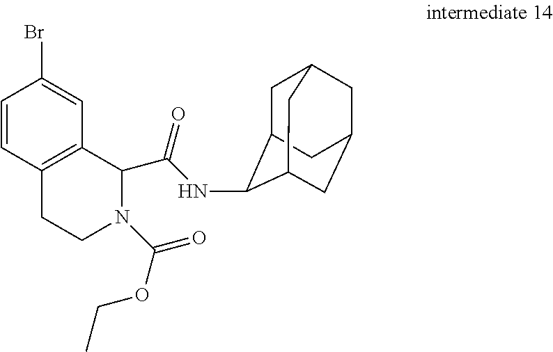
C1C2C(NC(C3C4=C(C=CC(Br)=C4)CCN3C(OCC)=O)=O)C3CC(CC1C3)C2
